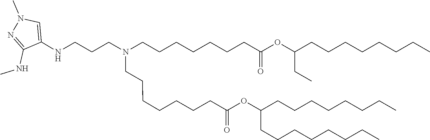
C(C(=O)OC(CCCCCCCC)CCCCCCCC)CCCCCCN(CCCNC1=CN(C)N=C1NC)CCCCCCCC(OC(CC)CCCCCCCC)=O
